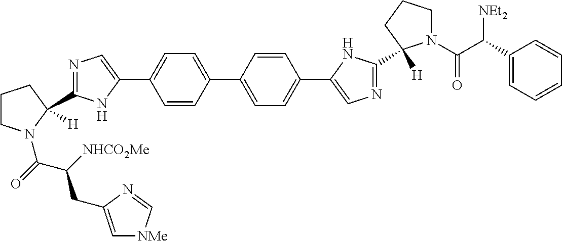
C1=CC(C2=CC=C(C3=CN=C(C4([H])N(C(C(C5=CC=CC=C5)[NEt2])=O)CCC4)N3)C=C2)=CC=C1C1=CN=C(C2([H])CCCN2C(C(CC2=C[NMe]C=N2)[NHCO2Me])=O)N1
